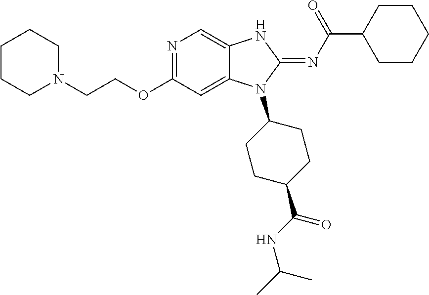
C(COC1=NC=C2C(=C1)N(C1CCC(C(NC(C)C)=O)CC1)C(=NC(C1CCCCC1)=O)N2)N1CCCCC1
